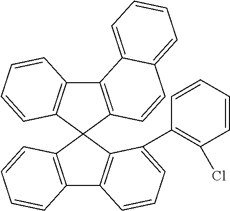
C12=C(C3(C4=C1C=CC=C4C1=C(Cl)C=CC=C1)C1=C(C4=C3C=CC=C4)C3=CC=CC=C3C=C1)C=CC=C2
